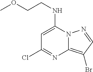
C1=C(NCCOC)N2C(=C(Br)C=N2)N=C1Cl
